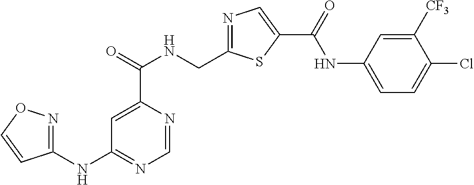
C1=NC(C(=O)NCC2=NC=C(C(=O)NC3=CC=C(Cl)C([CF3])=C3)S2)=CC(NC2=NOC=C2)=N1
